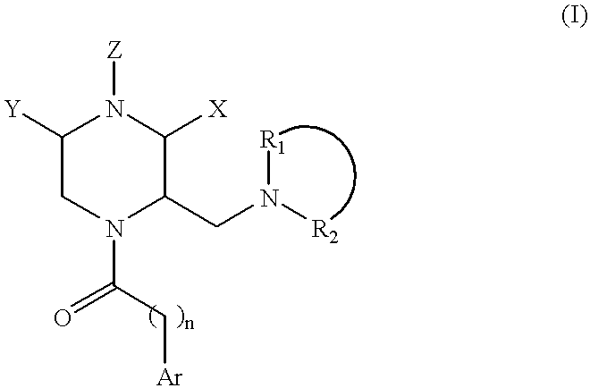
C1([Y])CN(C(=O)C[Ar])C(CN([R1])[R2])C([X])N1[Z]
